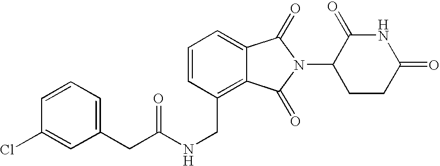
C1=CC(CNC(CC2=CC=CC(Cl)=C2)=O)=C2C(=C1)C(=O)N(C1CCC(=O)NC1=O)C2=O
